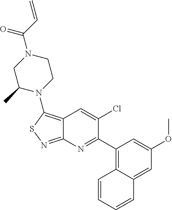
C12=C(N3CCN(C(C=C)=O)CC3C)SN=C1N=C(C1=C3C(=CC(OC)=C1)C=CC=C3)C(Cl)=C2
